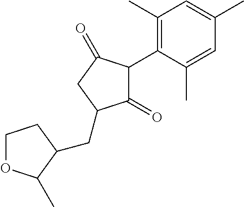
C1(=O)C(C2=C(C)C=C(C)C=C2C)C(=O)CC1CC1C(C)OCC1
